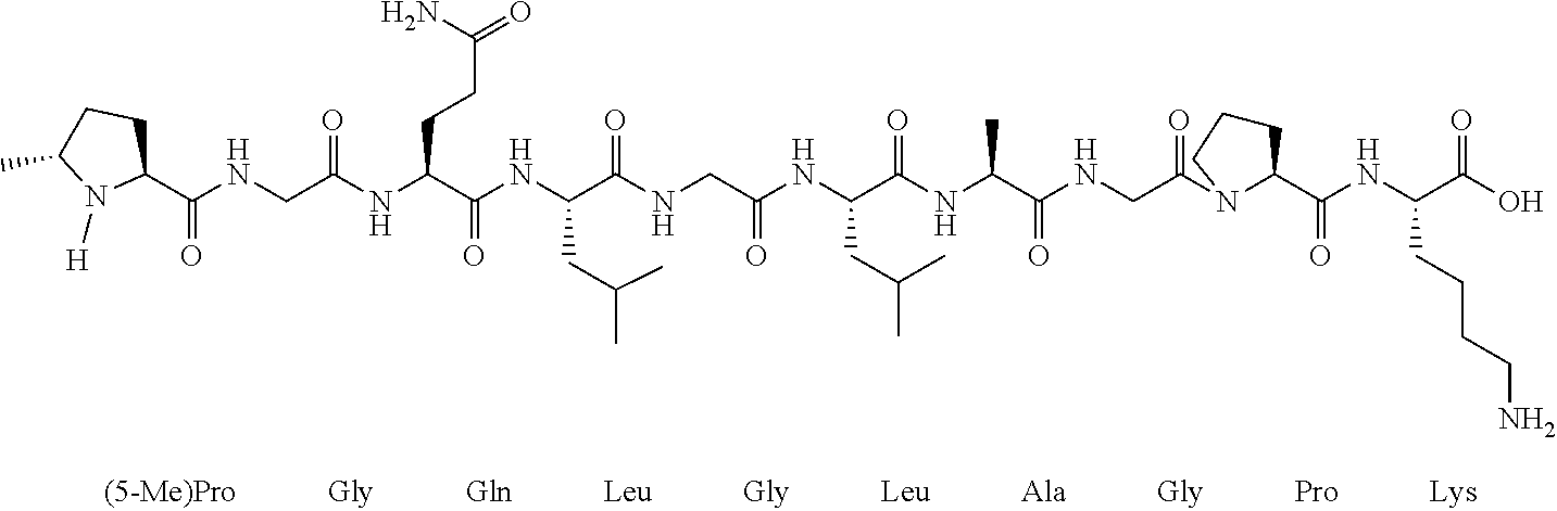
C1(C(NCC(NC(C(NC(C(NCC(NC(C(NC(C(NCC(=O)N2CCCC2C(NC(C(O)=O)CCCCN)=O)=O)C)=O)CC(C)C)=O)=O)CC(C)C)=O)CCC(N)=O)=O)=O)CCC(C)N1[H]
